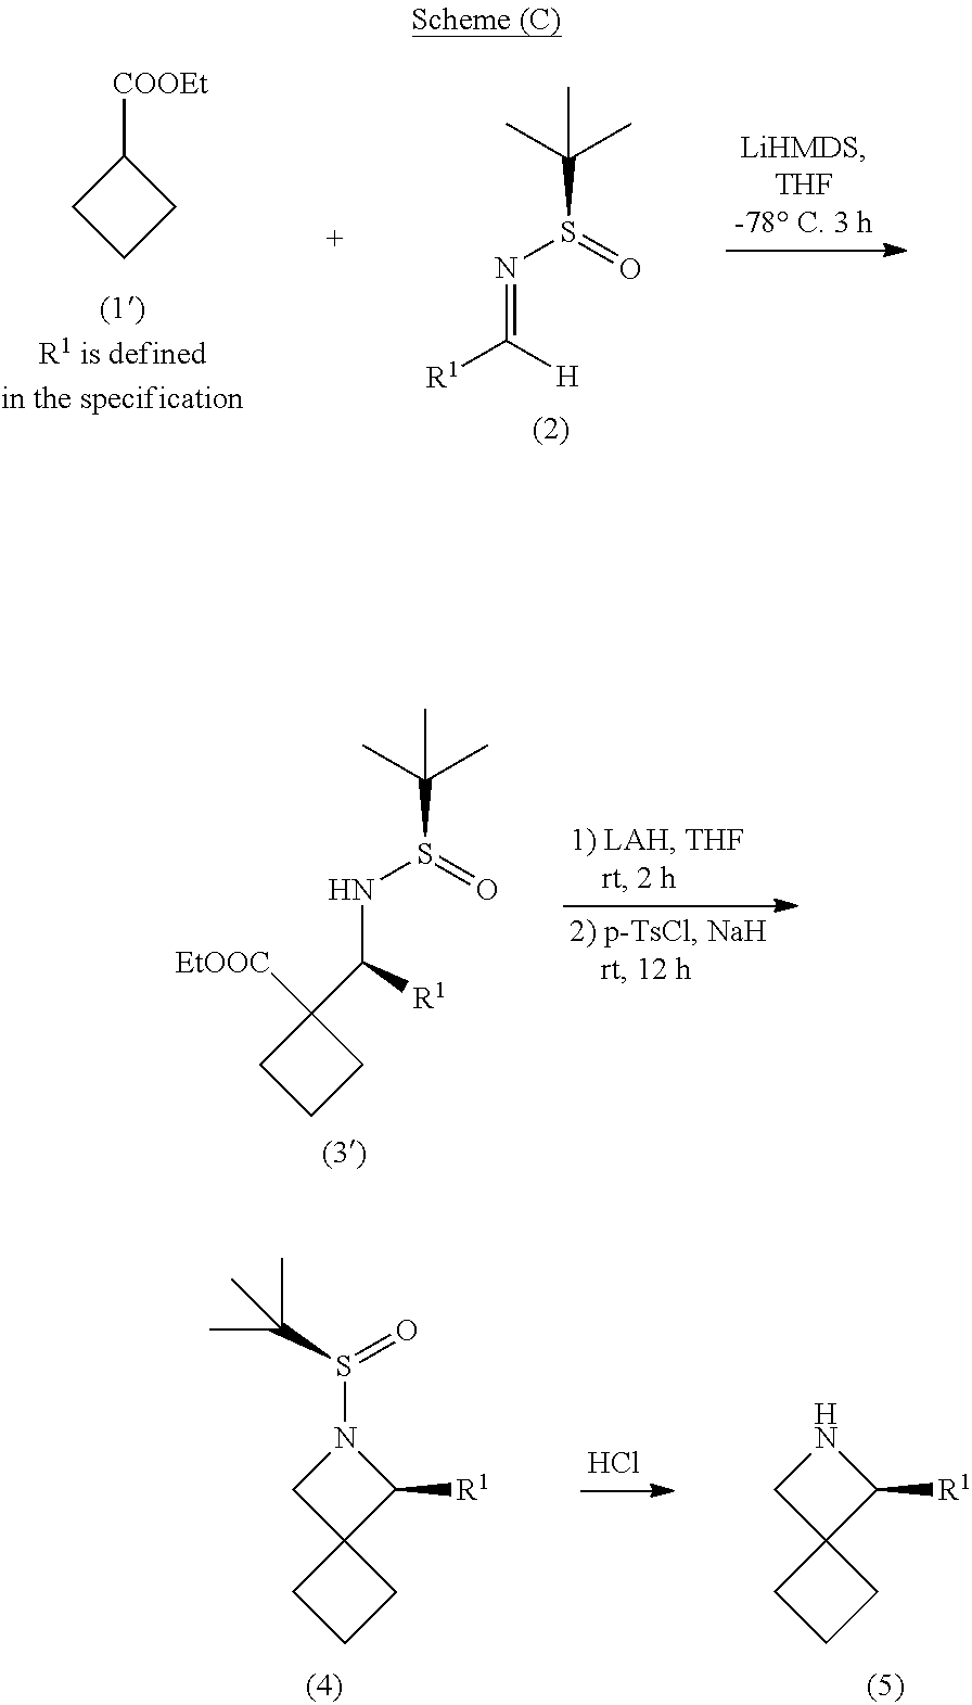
C1([COOEt])CCC1.C(S(N=C([H])[R1])=O)(C)(C)C.C(S(NC([R1])C1([EtOOC])CCC1)=O)(C)(C)C.N1(S(=O)C(C)(C)C)CC2(C1[R1])CCC2.N1CC2(C1[R1])CCC2.Cl
